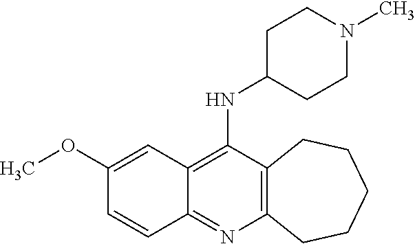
C12=C(C(NC3CCN(C)CC3)=C3C(=N1)C=CC(OC)=C3)CCCCC2
